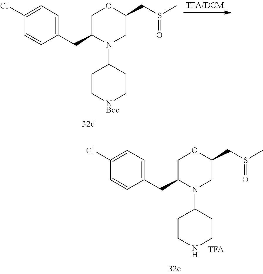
C1(Cl)=CC=C(CC2N(C3CCNCC3)CC(CS(C)=O)OC2)C=C1.C1(Cl)=CC=C(CC2N(C3CC[NBoc]CC3)CC(CS(C)=O)OC2)C=C1
